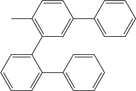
C1(C)=C(C2=CC=CC=C2C2=CC=CC=C2)C=C(C2=CC=CC=C2)C=C1
